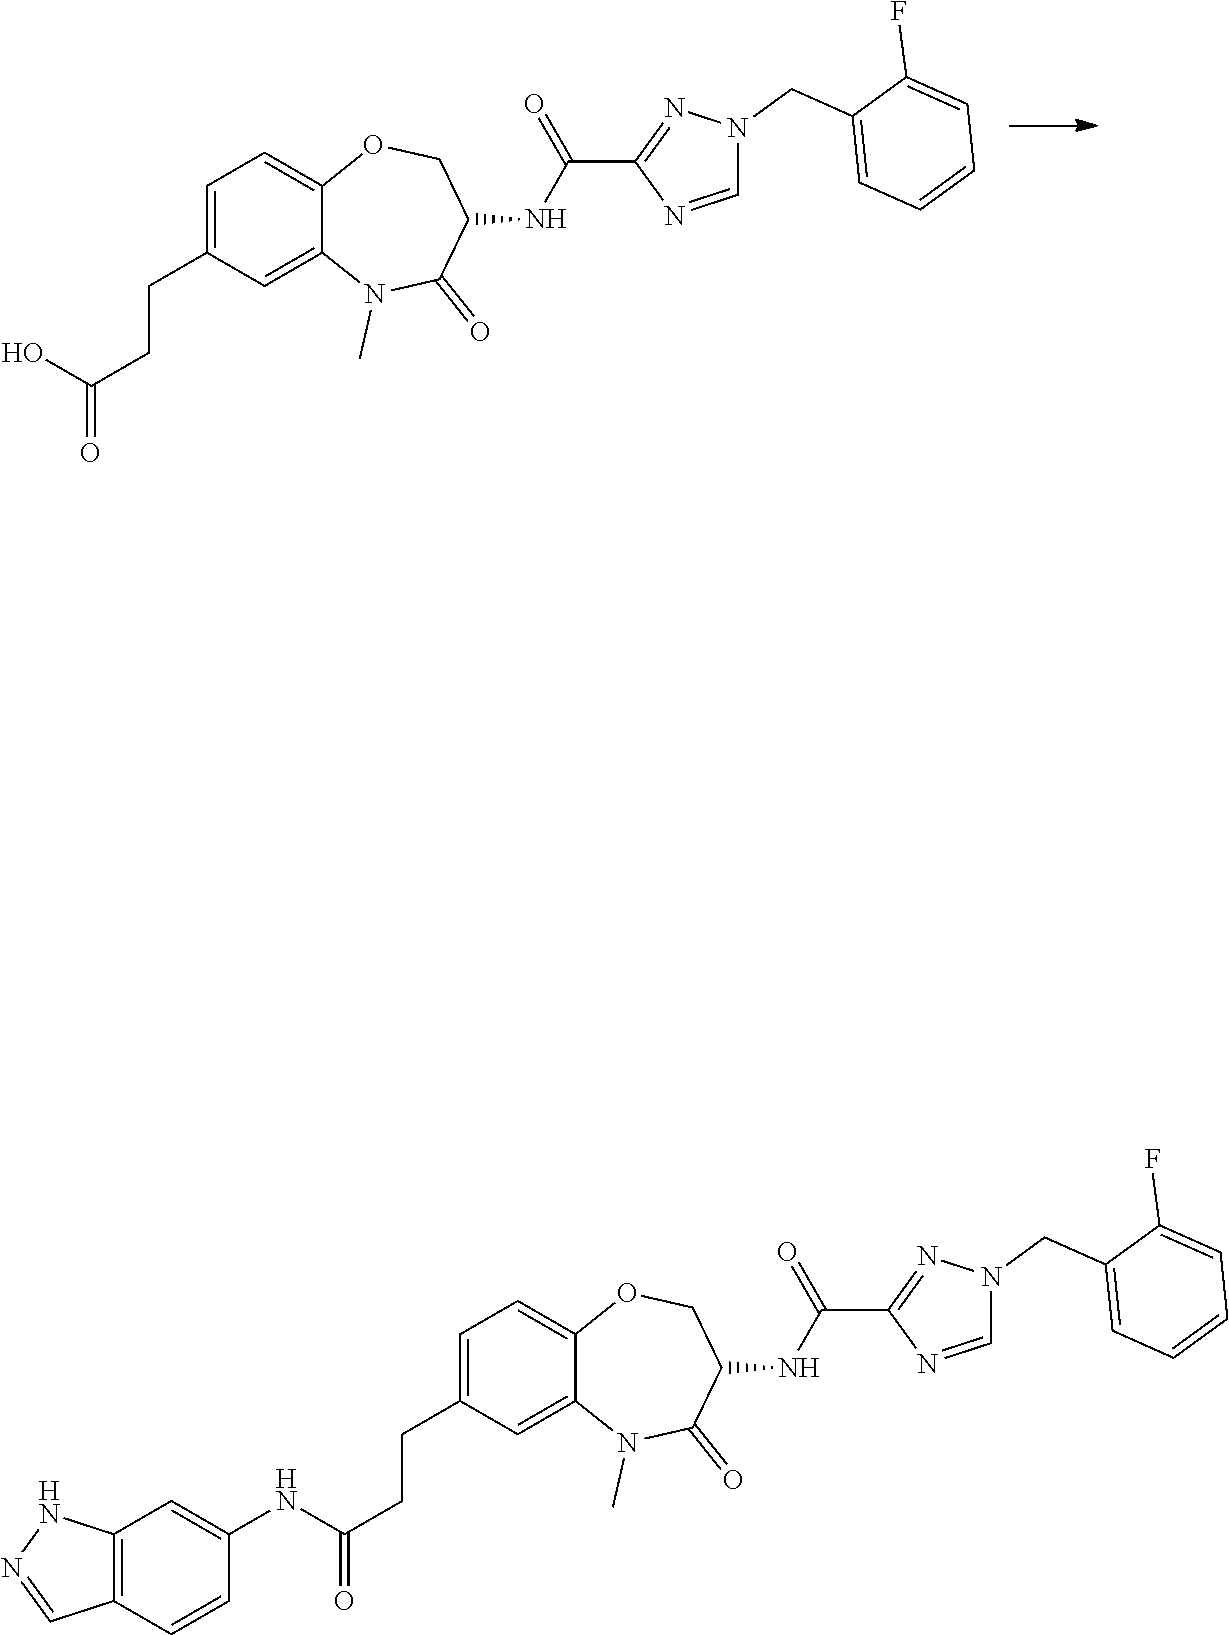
C1=C2OCC(NC(=O)C3=NN(CC4=CC=CC=C4F)C=N3)C(=O)N(C)C2=CC(CCC(NC2=CC3=C(C=C2)C=NN3)=O)=C1.C1=C2OCC(NC(=O)C3=NN(CC4=CC=CC=C4F)C=N3)C(=O)N(C)C2=CC(CCC(O)=O)=C1
